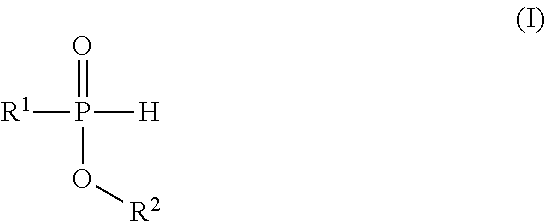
[R1]P(=O)(O[R2])[H]
